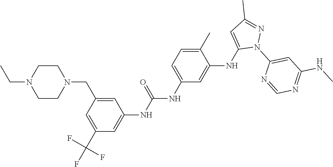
C1(C(F)(F)F)=CC(CN2CCN(CC)CC2)=CC(NC(NC2=CC=C(C)C(NC3=CC(C)=NN3C3=CC(NC)=NC=N3)=C2)=O)=C1
